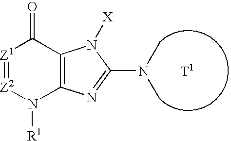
[Z1]1=[Z2]N([R1])C2=C(C1=O)N([X])C(N(C)C)=N2
